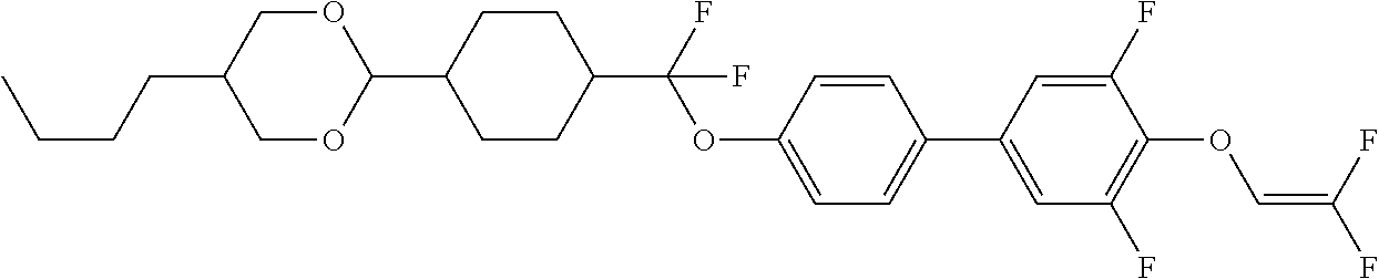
C1OC(C2CCC(C(F)(OC3=CC=C(C4=CC(F)=C(OC=C(F)F)C(F)=C4)C=C3)F)CC2)OCC1CCCC
